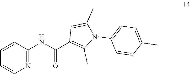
C1=CC(NC(C2=C(C)N(C3=CC=C(C)C=C3)C(C)=C2)=O)=NC=C1
